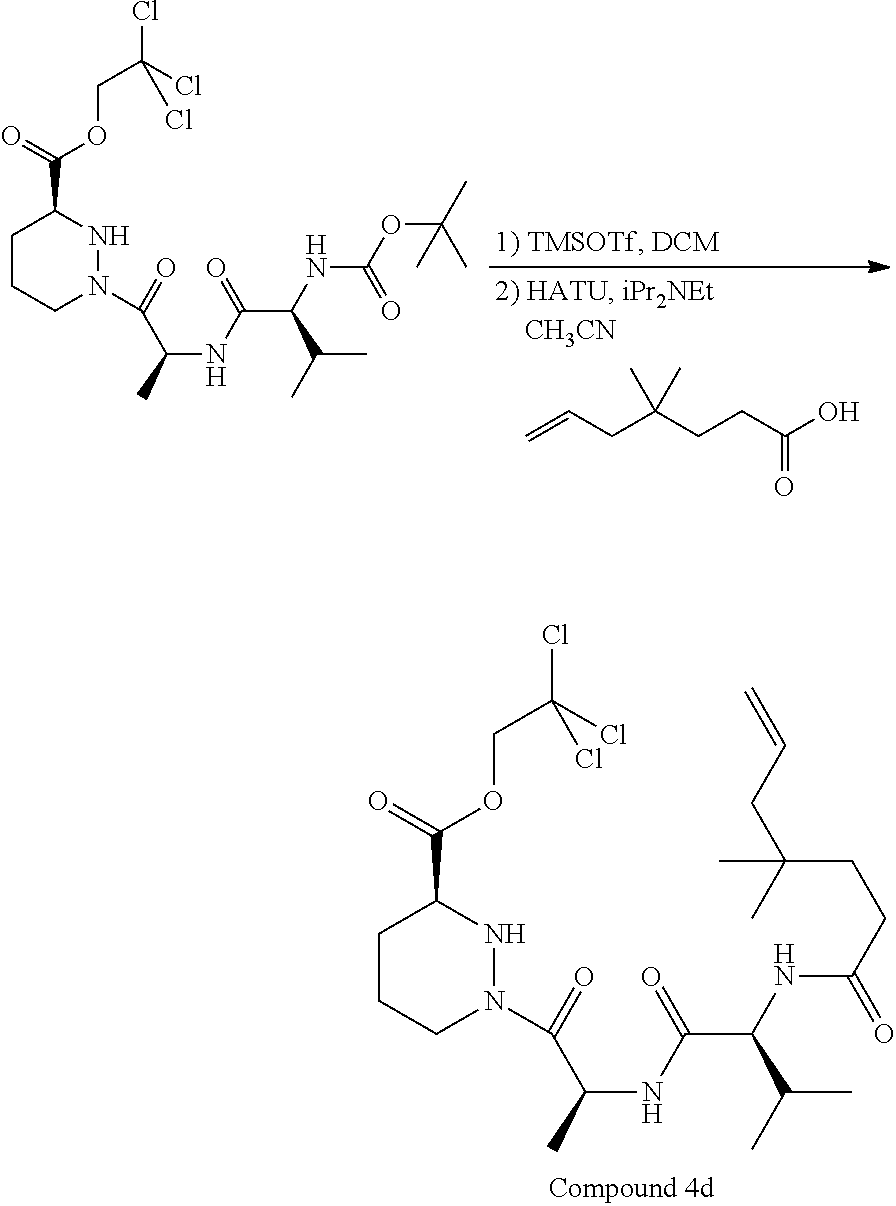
C(=O)(CCC(CC=C)(C)C)O.C1CCN(C(=O)C(C)NC(=O)C(C(C)C)NC(=O)OC(C)(C)C)NC1C(=O)OCC(Cl)(Cl)Cl.C1CCN(C(=O)C(C)NC(=O)C(C(C)C)NC(=O)CCC(CC=C)(C)C)NC1C(=O)OCC(Cl)(Cl)Cl
